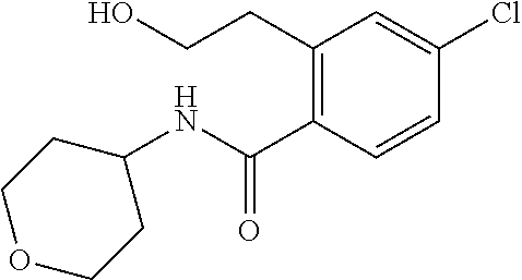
N(C(=O)C1=C(CCO)C=C(Cl)C=C1)C1CCOCC1
